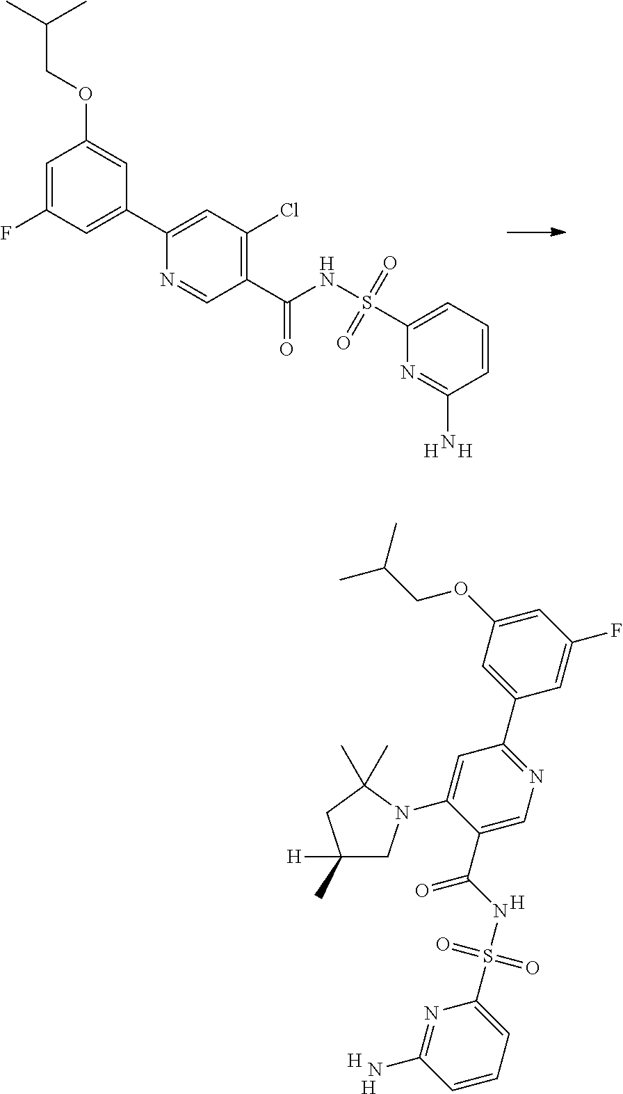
C1=C(F)C=C(C2=CC(Cl)=C(C(=O)NS(C3=CC=CC(N)=N3)(=O)=O)C=N2)C=C1OCC(C)C.[H].[H].N1=C(N)C=CC=C1S(NC(C1=CN=C(C2=CC(OCC(C)C)=CC(F)=C2)C=C1N1CC([H])(C)CC1(C)C)=O)(=O)=O.[H].[H].[H]
